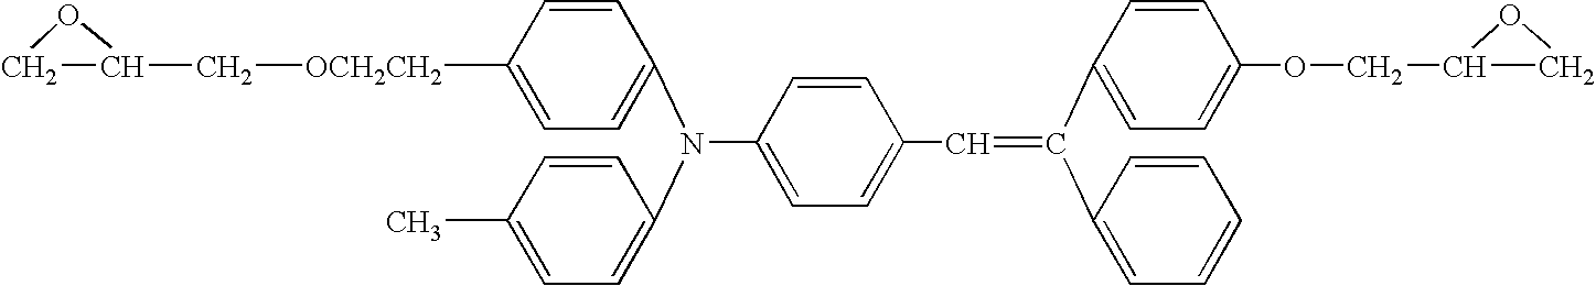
C1(N(C2=CC=C([OCH2CH2]CC3CO3)C=C2)C2=CC=C(C)C=C2)=CC=C(C=C(C2=CC=C(OCC3CO3)C=C2)C2=CC=CC=C2)C=C1
